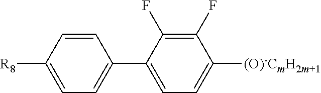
C1=CC([R8])=CC=C1C1=CC=C([(O)-CmH2m+1])C(F)=C1F
